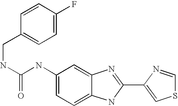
C1=C2C(=CC=C1NC(=O)NCC1=CC=C(F)C=C1)NC(C1=CSC=N1)=N2
